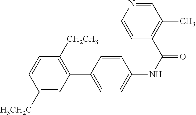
C1([H3CH2C])=CC(C2=CC=C(NC(=O)C3=C(C)C=NC=C3)C=C2)=C([CH2CH3])C=C1
